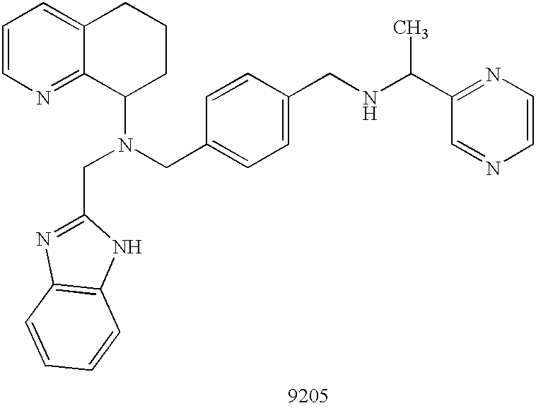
C1=CN=C2C(=C1)CCCC2N(CC1=CC=C(CNC(C)C2=NC=CN=C2)C=C1)CC1=NC2=C(N1)C=CC=C2
